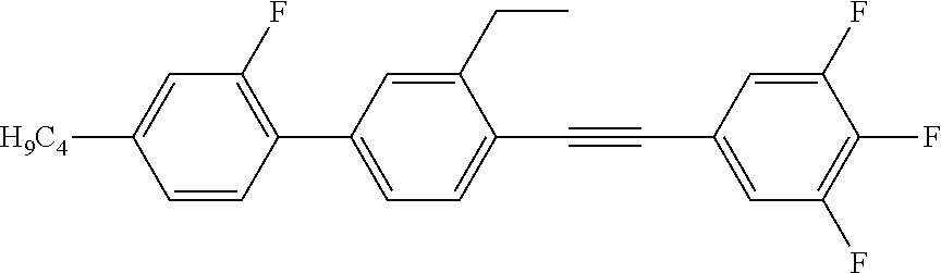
[H9C4]C1=CC(F)=C(C2=CC=C(C#CC3=CC(F)=C(F)C(F)=C3)C(CC)=C2)C=C1
